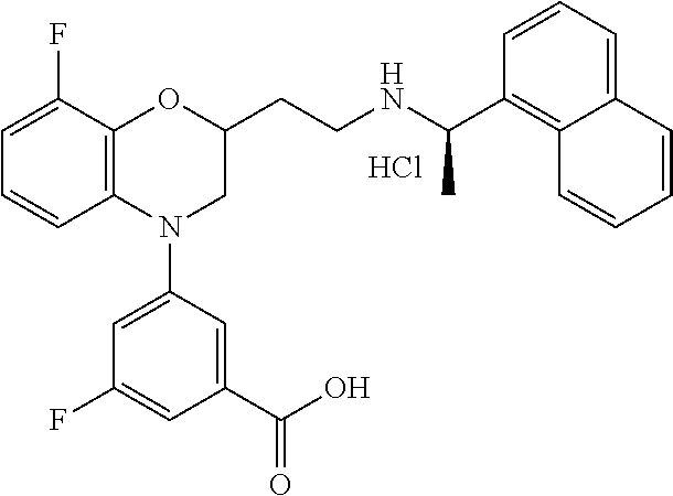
Cl.C1=C(F)C2=C(C=C1)N(C1=CC(F)=CC(C(O)=O)=C1)CC(CCNC(C1=C3C(=CC=C1)C=CC=C3)C)O2
